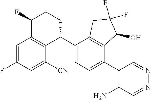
C1=C(F)C=C([CN])C2=C1C(F)CCC2C1=CC=C(C2=C(N)C=NN=C2)C2=C1CC(F)(F)C2O
